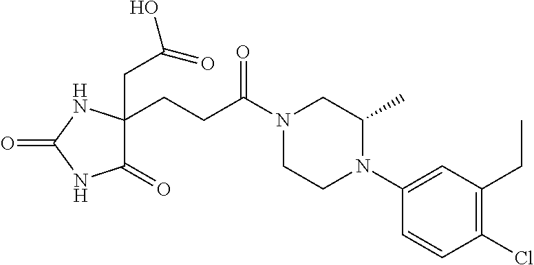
O=C1NC(=O)C(CC(=O)O)(CCC(N2CCN(C3=CC(CC)=C(Cl)C=C3)C(C)C2)=O)N1
